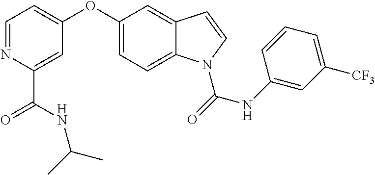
C1=NC(C(NC(C)C)=O)=CC(OC2=CC=C3C(=C2)C=CN3C(=O)NC2=CC([CF3])=CC=C2)=C1
